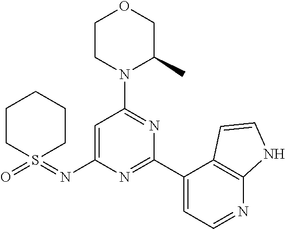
O1CCN(C2=NC(C3=CC=NC4=C3C=CN4)=NC(N=S3(=O)CCCCC3)=C2)C(C)C1
